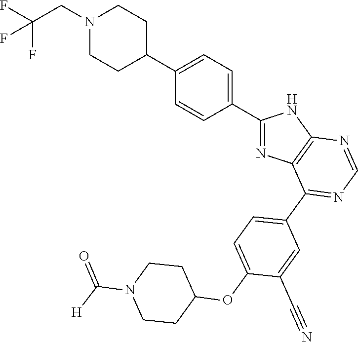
C1(C2=CC=C(C3CCN(CC(F)(F)F)CC3)C=C2)=NC2=C(N1)N=CN=C2C1=CC=C(OC2CCN(C([H])=O)CC2)C(C#N)=C1
